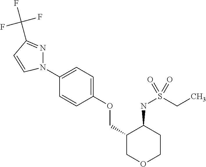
N1(C2=CC=C(OCC3COCCC3NS(CC)(=O)=O)C=C2)N=C(C(F)(F)F)C=C1
